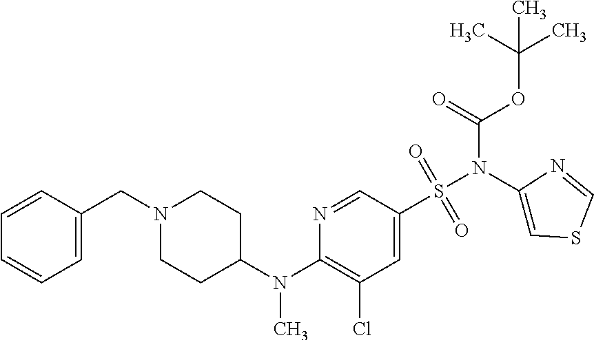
C1=C(S(N(C2=CSC=N2)C(=O)OC(C)(C)C)(=O)=O)C=NC(N(C2CCN(CC3=CC=CC=C3)CC2)C)=C1Cl
